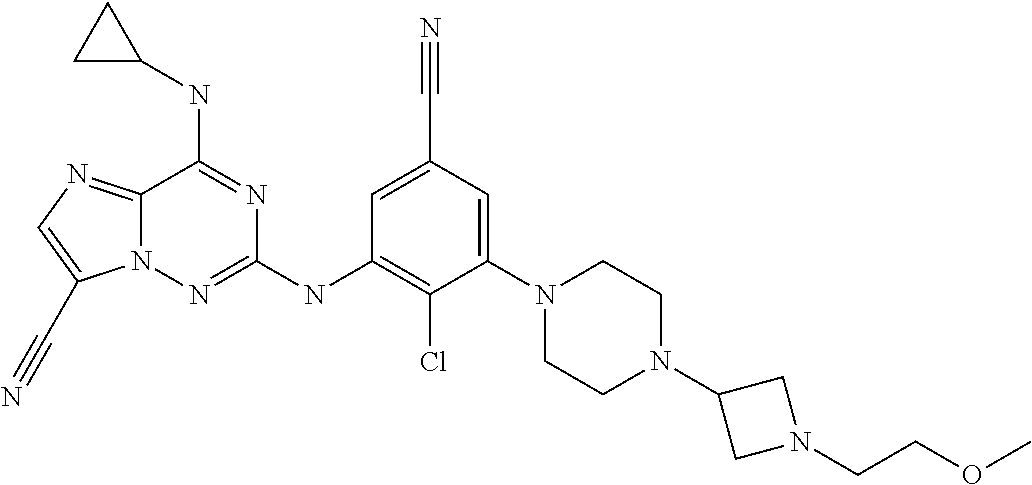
C1=C(C#N)C=C(N2CCN(C3CN(CCOC)C3)CC2)C(Cl)=C1NC1=NN2C(=NC=C2C#N)C(NC2CC2)=N1
